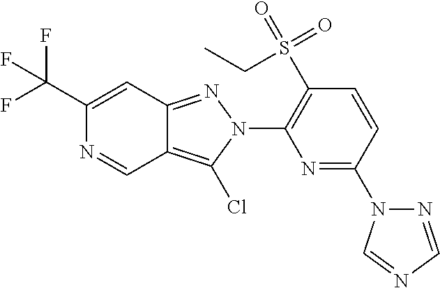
C1(C(F)(F)F)=CC2=NN(C3=C(S(=O)(=O)CC)C=CC(N4N=CN=C4)=N3)C(Cl)=C2C=N1
